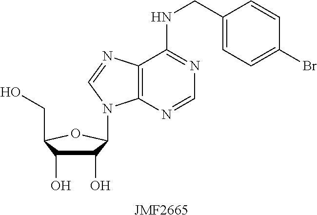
C1(O)C(O)C(CO)OC1N1C2=C(C(NCC3=CC=C(Br)C=C3)=NC=N2)N=C1.[JMF2665]
